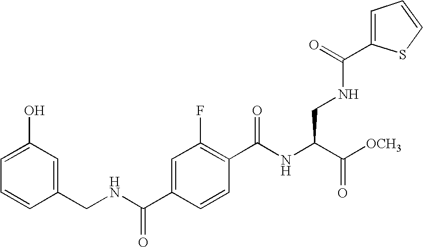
C1=C(O)C=C(CNC(C2=CC(F)=C(C(NC(C([OCH3])=O)CNC(C3=CC=CS3)=O)=O)C=C2)=O)C=C1
